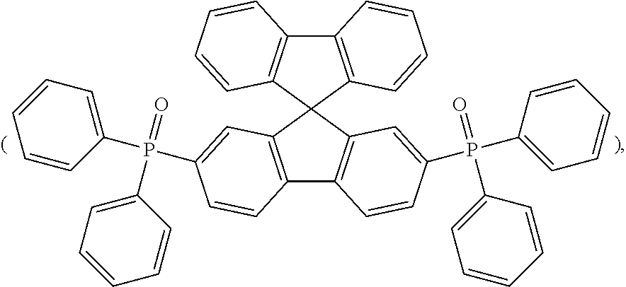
C12=C(C3(C4=C1C=CC(P(C1=CC=CC=C1)(=O)C1=CC=CC=C1)=C4)C1=C(C4=C3C=CC=C4)C=CC=C1)C=C(P(C1=CC=CC=C1)(=O)C1=CC=CC=C1)C=C2
